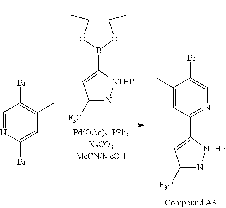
C1([F3C])=N[NTHP]C(B2OC(C)(C)C(C)(C)O2)=C1.C1=NC(Br)=CC(C)=C1Br.C1(C)=CC(C2=CC([F3C])=N[NTHP]2)=NC=C1Br
